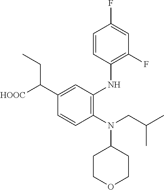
C1=CC(N(CC(C)C)C2CCOCC2)=C(NC2=C(F)C=C(F)C=C2)C=C1C([HOOC])CC
